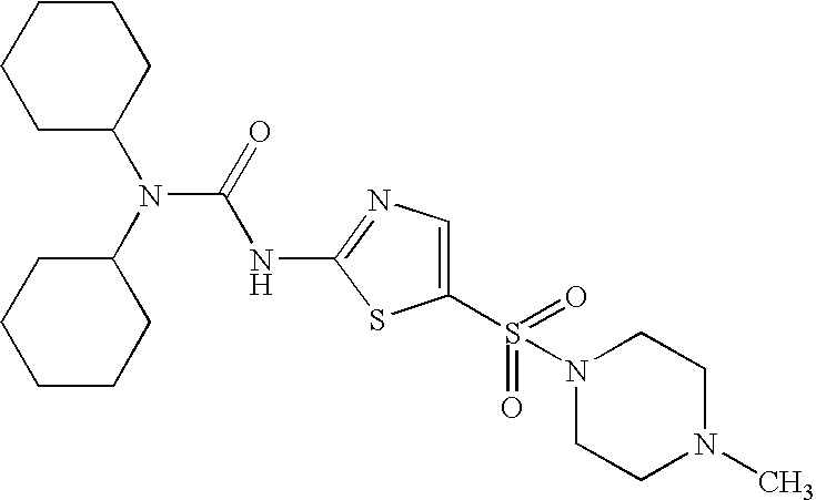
C1C(N(C2CCCCC2)C(NC2=NC=C(S(=O)(N3CCN(C)CC3)=O)S2)=O)CCCC1
